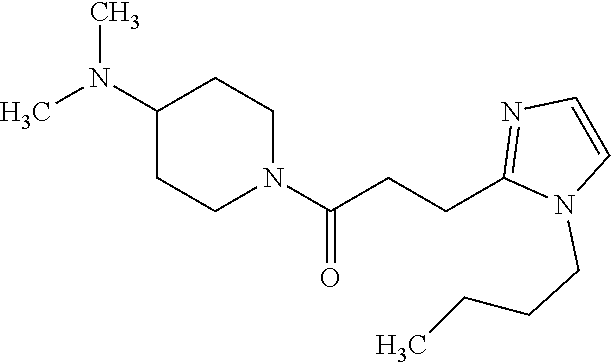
C1(N(C)C)CCN(C(CCC2=NC=CN2CCCC)=O)CC1
